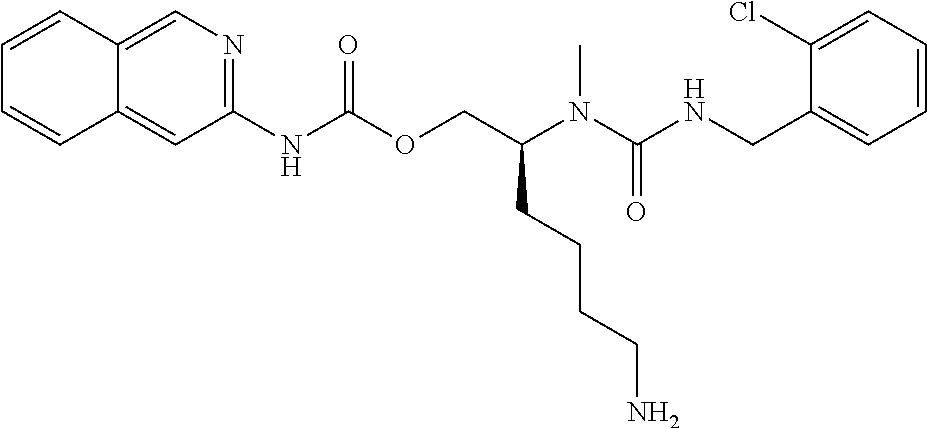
C1=C(Cl)C(CNC(N(C(COC(NC2=NC=C3C(=C2)C=CC=C3)=O)CCCCN)C)=O)=CC=C1
